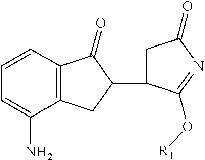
C12=C(C=CC=C1N)C(=O)C(C1CC(=O)N=C1O[R1])C2
